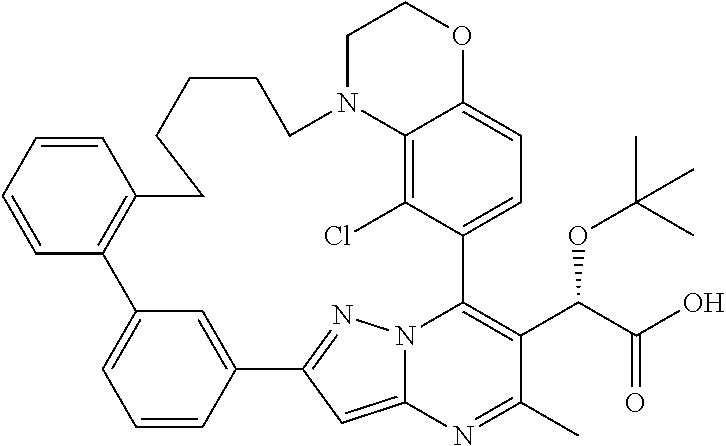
C12=C(Cl)C3=CC=C1OCCN2CCCCCC1=C(C2=CC=CC(=C2)C2=NN4C3=C(C(C(O)=O)OC(C)(C)C)C(C)=NC4=C2)C=CC=C1
